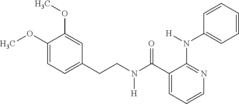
C1(OC)=CC=C(CCN(C(C2=CC=CN=C2N([H])C2=CC=CC=C2)=O)[H])C=C1OC
